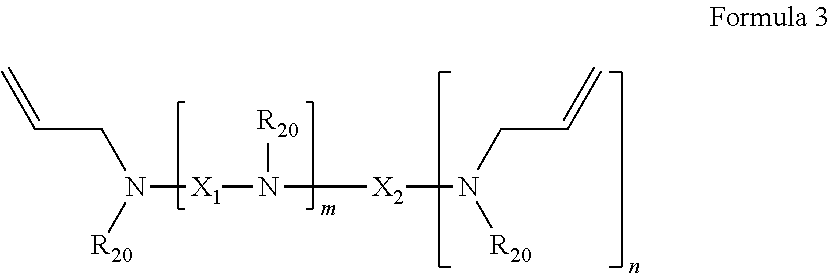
C=CCN([X1]N([R20])[X2]N([R20])CC=C)[R20]
